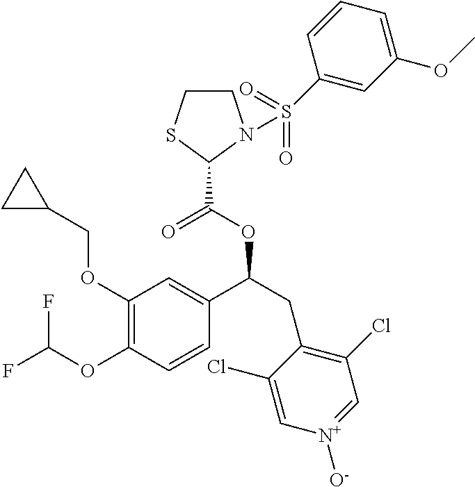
C1(OCC2CC2)=C(OC(F)F)C=CC(C(CC2=C(Cl)C=[N+]([O-])C=C2Cl)OC(=O)C2SCCN2S(C2=CC(OC)=CC=C2)(=O)=O)=C1
